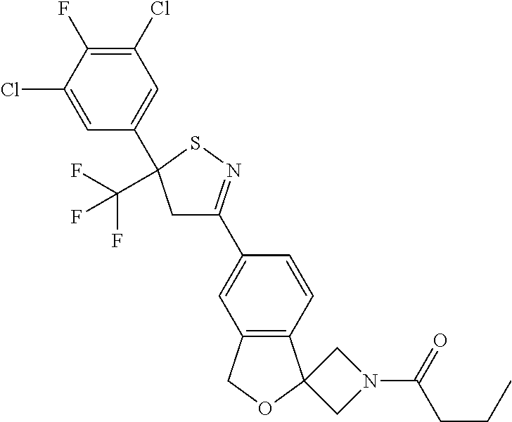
C1(Cl)=C(F)C(Cl)=CC(C2(C(F)(F)F)CC(C3=CC4=C(C=C3)C3(OC4)CN(C(=O)CCC)C3)=NS2)=C1
